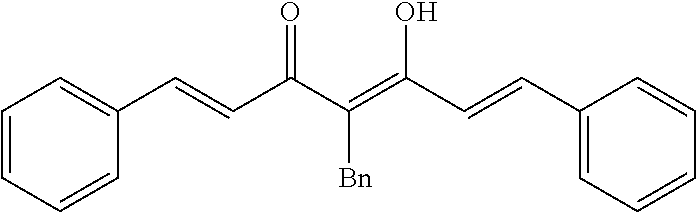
C(=C(C(=O)C=CC1=CC=CC=C1)[Bn])(C=CC1=CC=CC=C1)O
